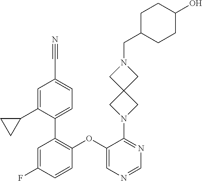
C1=C(F)C=CC(OC2=CN=CN=C2N2CC3(C2)CN(CC2CCC(O)CC2)C3)=C1C1=CC=C(C#N)C=C1C1CC1
